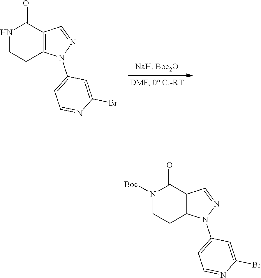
N1CCC2=C(C1=O)C=NN2C1=CC=NC(Br)=C1.N1([Boc])CCC2=C(C1=O)C=NN2C1=CC=NC(Br)=C1
